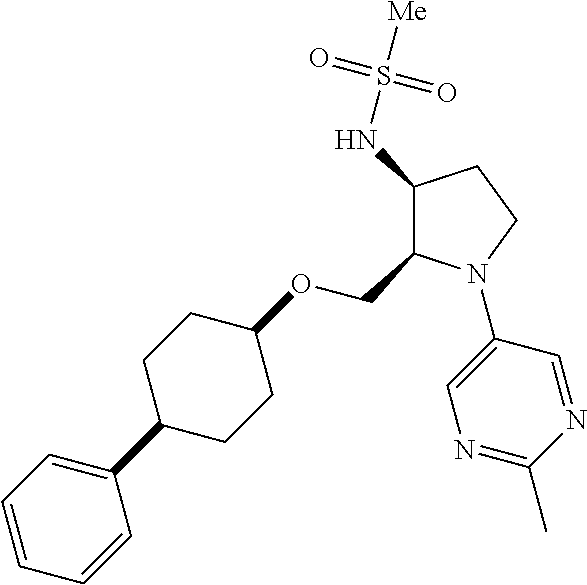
C1(NS([Me])(=O)=O)C(COC2CCC(C3=CC=CC=C3)CC2)N(C2=CN=C(C)N=C2)CC1
